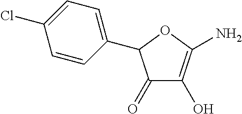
C1=CC(C2C(=O)C(O)=C(N)O2)=CC=C1Cl
